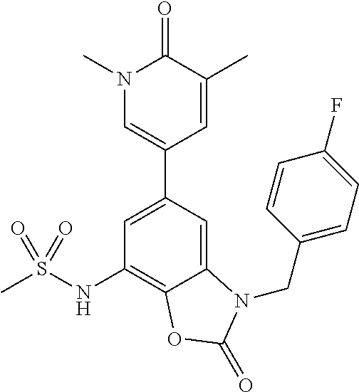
C1=C(C2=CN(C)C(=O)C(C)=C2)C=C2C(=C1NS(C)(=O)=O)OC(=O)N2CC1=CC=C(F)C=C1
